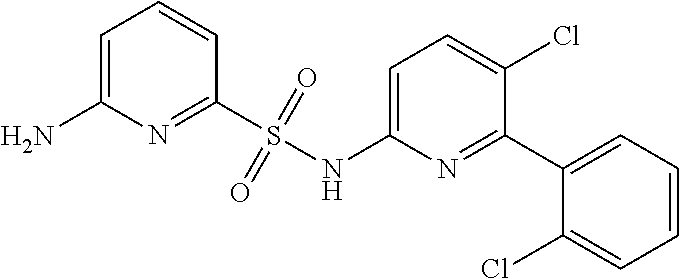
C1=C(NS(C2=NC(N)=CC=C2)(=O)=O)N=C(C2=CC=CC=C2Cl)C(Cl)=C1
